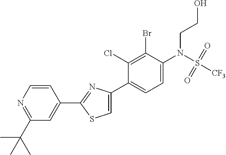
C1(C2=NC(C3=CC=C(N(S([CF3])(=O)=O)CCO)C(Br)=C3Cl)=CS2)=CC(C(C)(C)C)=NC=C1
